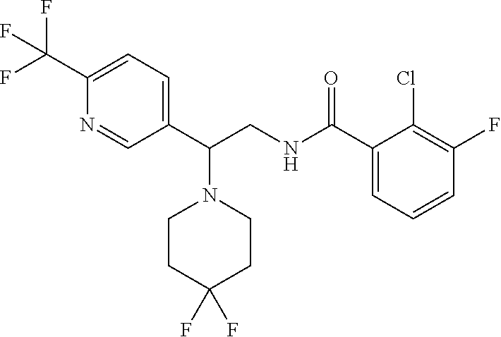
C1=C(C(F)(F)F)N=CC(C(CNC(C2=CC=CC(F)=C2Cl)=O)N2CCC(F)(F)CC2)=C1
